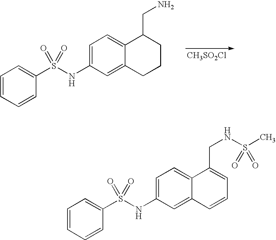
[CH3SO2Cl].C1=CC=CC(S(NC2=CC=C3C(=C2)CCCC3CN)(=O)=O)=C1.C1=CC=CC(S(NC2=CC=C3C(=C2)C=CC=C3CNS(C)(=O)=O)(=O)=O)=C1
